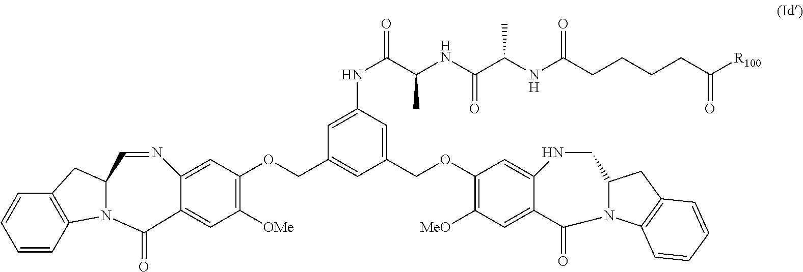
C1=C(NC(=O)C(NC(C(NC(CCCCC([R100])=O)=O)C)=O)C)C=C(COC2=C([MeO])C=C3C(=C2)NCC2N(C4=C(C2)C=CC=C4)C3=O)C=C1COC1=C([OMe])C=C2C(=C1)N=CC1CC3=C(C=CC=C3)N1C2=O
